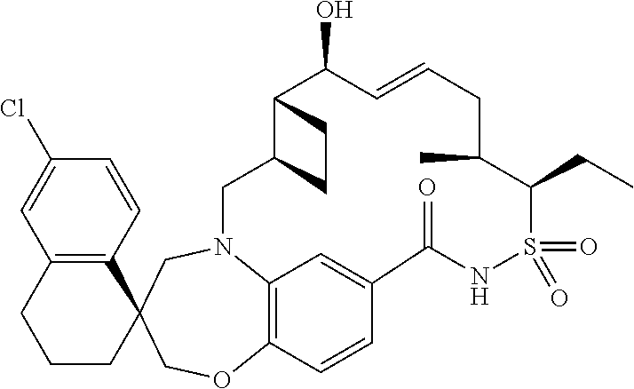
C1(Cl)=CC2=C(C=C1)C1(CCC2)COC2=C3N(C1)CC1C(C(O)C=CCC(C)C(CC)S(=O)(=O)NC(=O)C(=C3)C=C2)CC1
